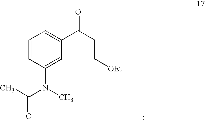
C1=CC(N(C(C)=O)C)=CC(C(C=C[OEt])=O)=C1
